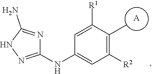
C1=C([R1])C(C)=C([R2])C=C1NC1=NNC(N)=N1.[A]
